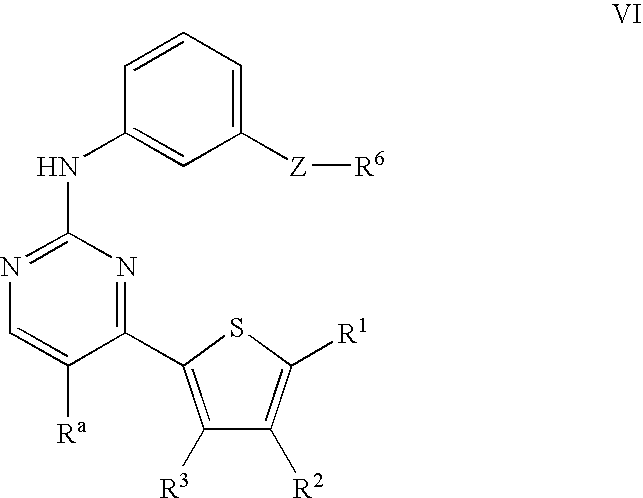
C1=C([Ra])C(C2=C([R3])C([R2])=C([R1])S2)=NC(NC2=CC([Z][R6])=CC=C2)=N1
